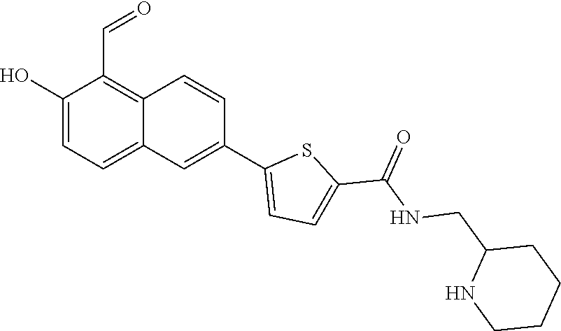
C(NCC1CCCCN1)(=O)C1=CC=C(C2=CC3=CC=C(O)C(C=O)=C3C=C2)S1
